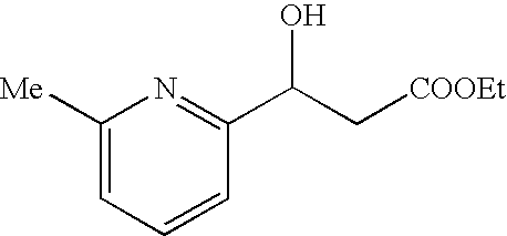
C1([Me])=CC=CC(C(O)C[COOEt])=N1
